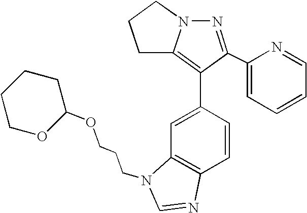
N1=C(C2=CC=CC=N2)C(C2=CC3=C(C=C2)N=CN3CCCOC2CCCCO2)=C2N1CCC2
